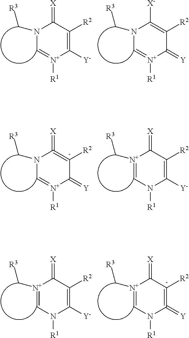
N1(C[R3])C=[N+]([R1])C([Y])=C([R2])C1=[X].N1(C[R3])C=[N+]([R1])C(=[Y])C([R2])=C1[X-].N1(C[R3])C=[N+]([R1])C(=[Y])[C-]([R2])=C1=[X].[N+]1(C[R3])=CN([R1])C([Y])=C([R2])C1=[X].[N+]1(C[R3])=CN([R1])C([Y])=C([R2])C1=[X].[N+]1(C[R3])=CN([R1])C(=[Y])=[C-]([R2])C1=[X]
